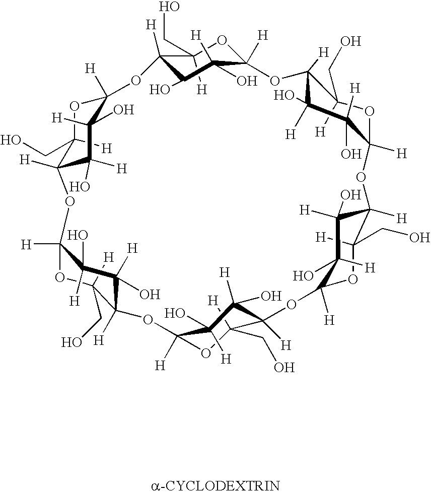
C1([H])(CO)OC2([H])OC3([H])C([H])(CO)OC([H])(OC4([H])C([H])(CO)OC([H])(OC5([H])C([H])(CO)OC([H])(C(O)([H])C5(O)[H])OC5([H])C(CO)([H])OC([H])(C([H])(O)C5([H])O)OC5([H])C(CO)([H])OC([H])(OC1([H])C(O)C2(O)[H])C(O)([H])C5(O)[H])C(O)([H])C4([H])O)C(O)([H])C3([H])O
